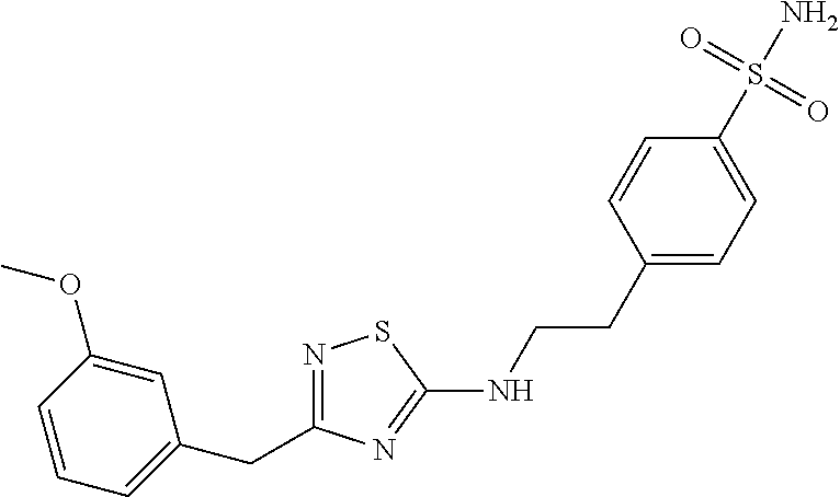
N1=C(CC2=CC=CC(OC)=C2)N=C(NCCC2=CC=C(S(N)(=O)=O)C=C2)S1
